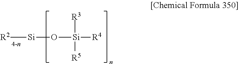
O([Si]([R4])([R3])[R5])[Si][R2]
